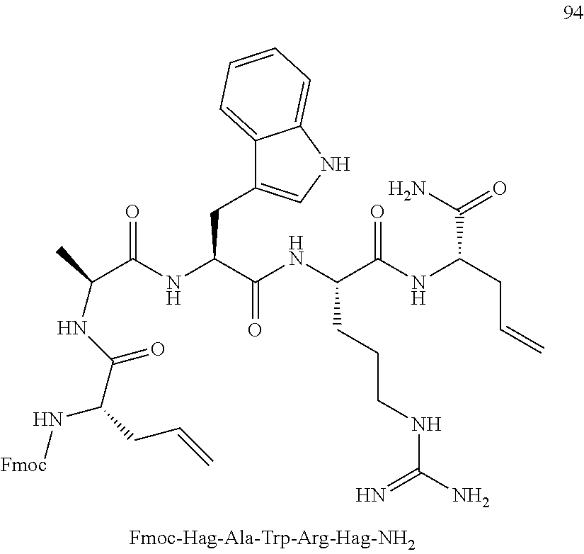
C12=CC=CC=C1NC=C2CC(NC(C(C)NC(C(CC=C)N[Fmoc])=O)=O)C(NC(C(NC(CC=C)C(N)=O)=O)CCCNC(N)=N)=O
